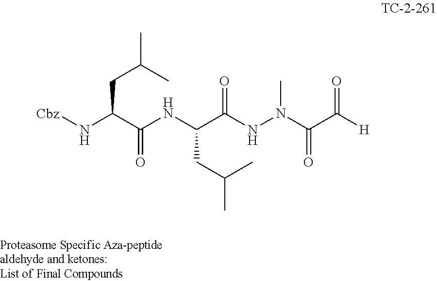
[Cbz]NC(C(NC(C(NN(C)C(C([H])=O)=O)=O)CC(C)C)=O)CC(C)C
